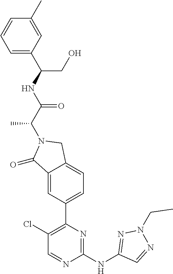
C1(=O)C2=CC(C3=C(Cl)C=NC(NC4=NN(CC)N=C4)=N3)=CC=C2CN1C(C(NC(CO)C1=CC=CC(C)=C1)=O)C
